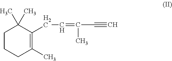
C(C=C(C#C)C)C1=C(C)CCCC1(C)C
